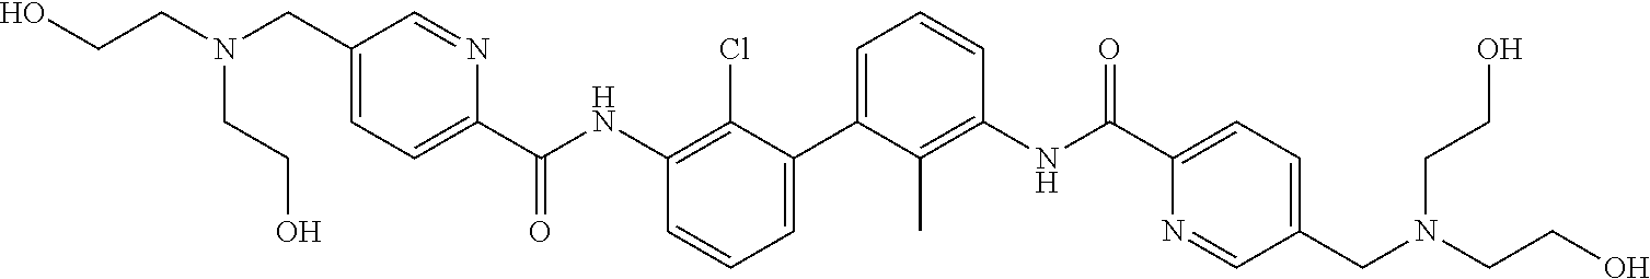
C1=C(C2=CC=CC(NC(C3=CC=C(CN(CCO)CCO)C=N3)=O)=C2Cl)C(C)=C(NC(C2=CC=C(CN(CCO)CCO)C=N2)=O)C=C1
